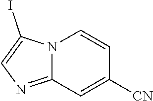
N12C(=NC=C1I)C=C([CN])C=C2
